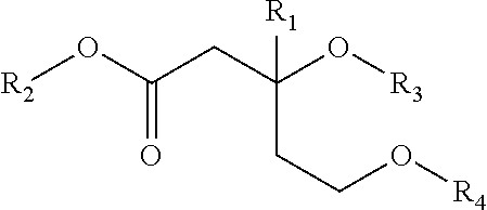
[R2]OC(CC(CCO[R4])(O[R3])[R1])=O
